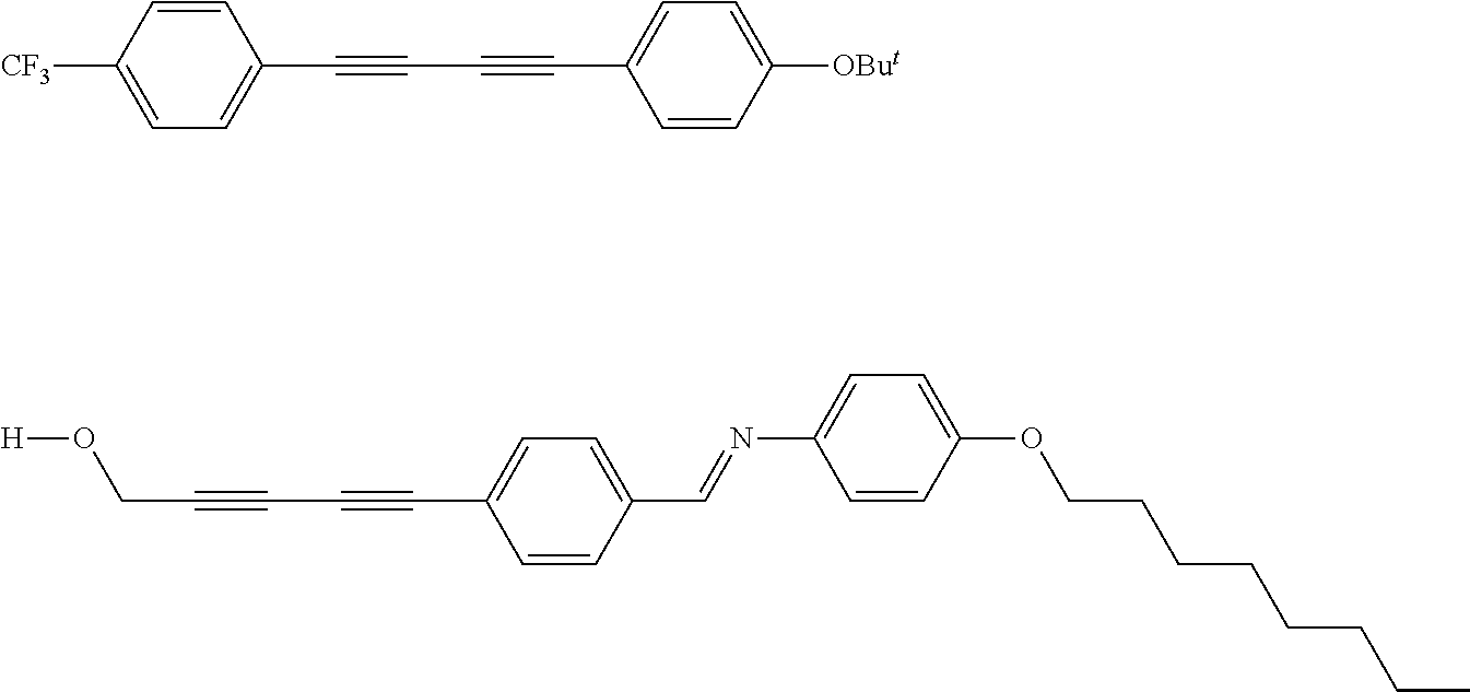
O([H])CC#CC#CC1=CC=C(C=NC2=CC=C(OCCCCCCCC)C=C2)C=C1.C1=CC([CF3])=CC=C1C#CC#CC1=CC=C([OBut])C=C1
